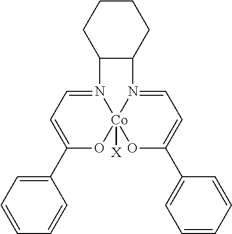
C1(C2=CC=CC=C2)=CC=N2[Co]3([X])(O1)OC(C1=CC=CC=C1)=CC=N3C1C2CCCC1
